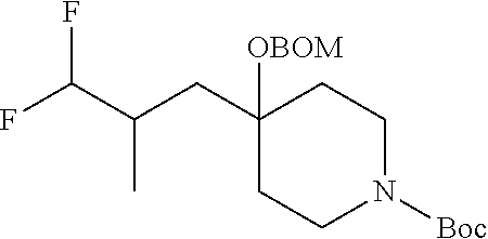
C1([OBOM])(CC(C(F)F)C)CCN([Boc])CC1
